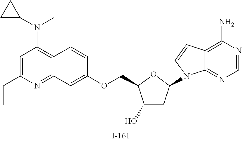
C1(O)CC(N2C3=NC=NC(N)=C3C=C2)OC1COC1=CC2=NC(CC)=CC(N(C3CC3)C)=C2C=C1
